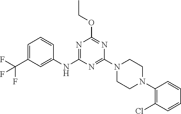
C1=C(C(F)(F)F)C=C(NC2=NC(OCC)=NC(N3CCN(C4=C(Cl)C=CC=C4)CC3)=N2)C=C1
